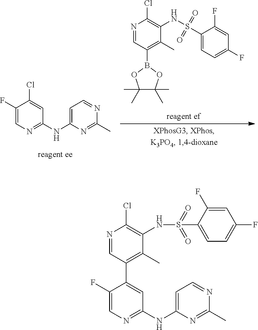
C1(F)=CN=C(NC2=CC=NC(C)=N2)C=C1Cl.N1=CC(B2OC(C)(C)C(C)(C)O2)=C(C)C(NS(=O)(=O)C2=CC=C(F)C=C2F)=C1Cl.C1(F)=CN=C(NC2=CC=NC(C)=N2)C=C1C1=C(C)C(NS(C2=CC=C(F)C=C2F)(=O)=O)=C(Cl)N=C1
